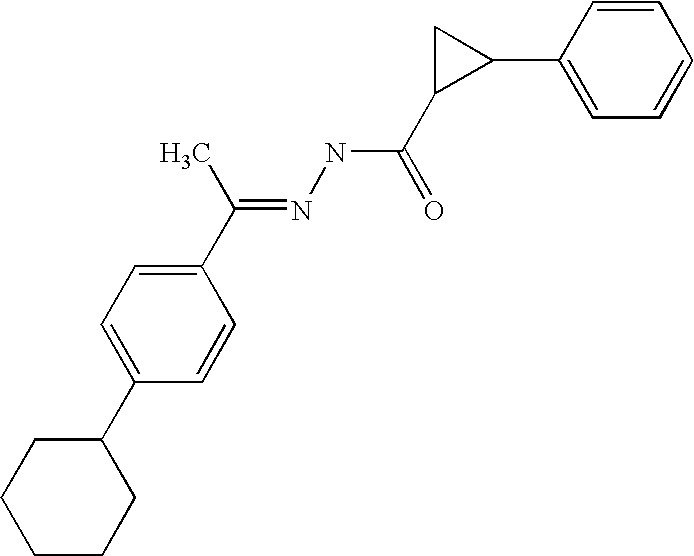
C1(C2=CC=C(C(C)=NNC(C3C(C4=CC=CC=C4)C3)=O)C=C2)CCCCC1
